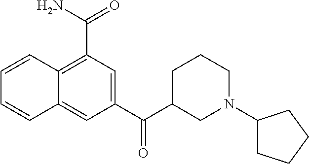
C1=CC2=C(C(N)=O)C=C(C(C3CN(C4CCCC4)CCC3)=O)C=C2C=C1
